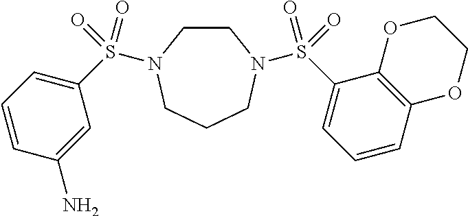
C1CN(S(C2=CC=CC(N)=C2)(=O)=O)CCCN1S(C1=CC=CC2=C1OCCO2)(=O)=O
